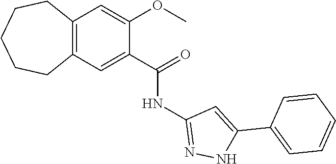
C12=C(C=C(C(=O)NC3=NNC(C4=CC=CC=C4)=C3)C(OC)=C1)CCCCC2
